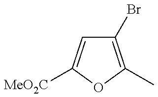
C1(Br)=C(C)OC([MeO2C])=C1
